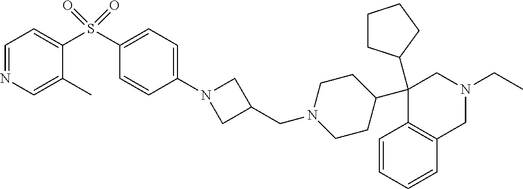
C1(C2CCCC2)(C2CCN(CC3CN(C4=CC=C(S(=O)(=O)C5=CC=NC=C5C)C=C4)C3)CC2)C2=C(CN(CC)C1)C=CC=C2
